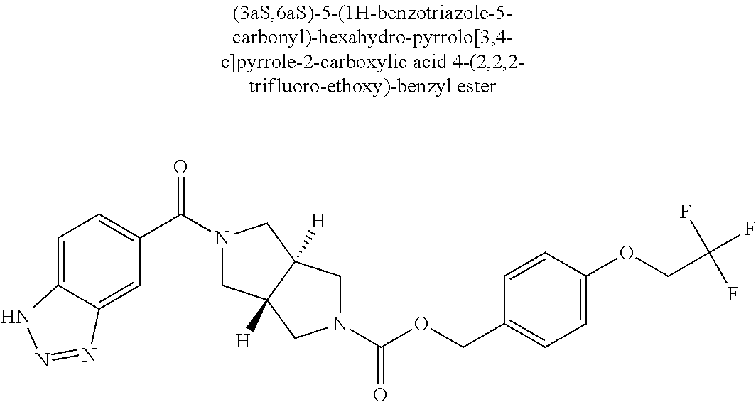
C1(C(=O)N2CC3([H])C([H])(C2)CN(C(OCC2=CC=C(OCC(F)(F)F)C=C2)=O)C3)=CC=C2C(=C1)N=NN2
